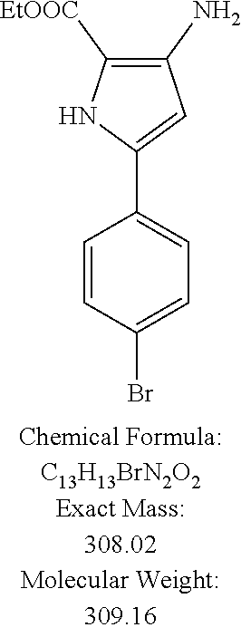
C1=CC(Br)=CC=C1C1=CC(N)=C([EtOOC])N1
